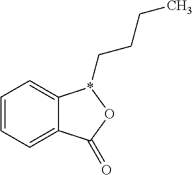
C1=CC=C2C(=C1)*(CCCC)OC2=O
